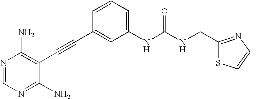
N1=CN=C(N)C(C#CC2=CC(NC(NCC3=NC(C)=CS3)=O)=CC=C2)=C1N
